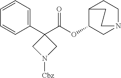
C1(C2=CC=CC=C2)(C(OC2CN3CCC2CC3)=O)CN([Cbz])C1
